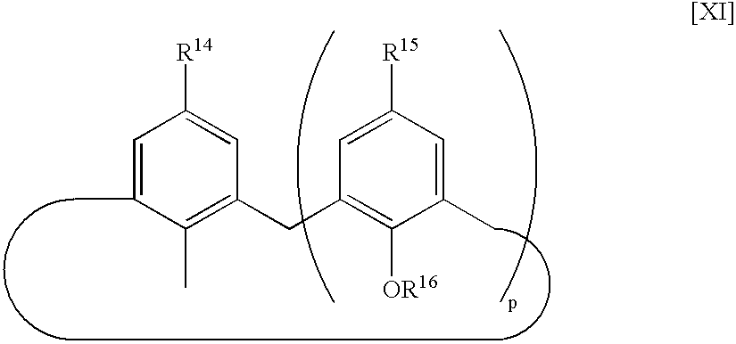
C1=C(C)C(C)=C(CC2=C([OR16])C(C)=CC([R15])=C2)C=C1[R14]
